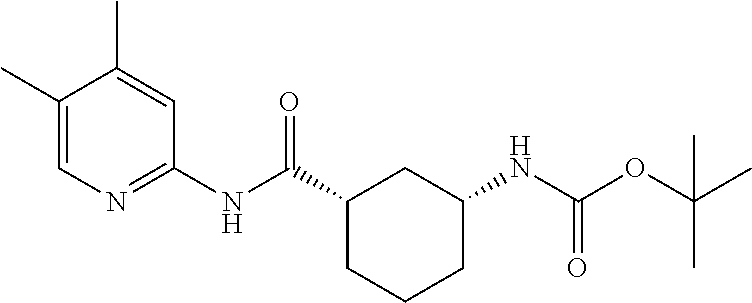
C1(C)=CN=C(NC(C2CC(NC(OC(C)(C)C)=O)CCC2)=O)C=C1C
